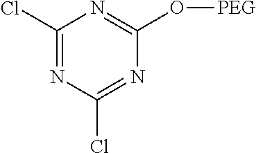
C1(Cl)=NC(Cl)=NC(O[PEG])=N1
